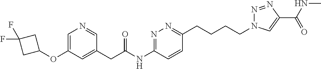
C1(CC(NC2=NN=C(CCCCN3N=NC(C(NC)=O)=C3)C=C2)=O)=CC(OC2CC(F)(F)C2)=CN=C1
